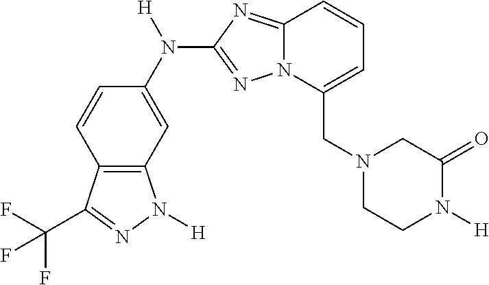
C12=C(C=C(N([H])C3=NN4C(=N3)C=CC=C4CN3CCN([H])C(=O)C3)C=C1)N([H])N=C2C(F)(F)F
